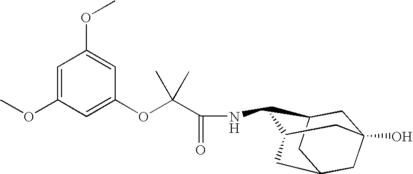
C1=C(OC)C=C(OC(C(NC2C3CC4(O)CC(CC2C4)C3)=O)(C)C)C=C1OC
